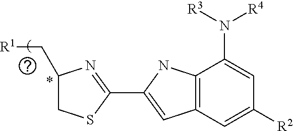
[R1]CC1CSC(C2=CC3=C(C(N([R3])[R4])=CC([R2])=C3)N2)=N1
